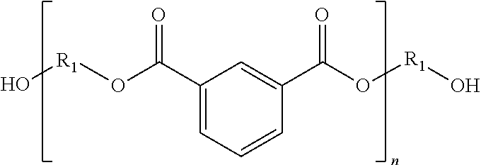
C1(C(O[R1]O)=O)=CC=CC(C(O[R1]O)=O)=C1
